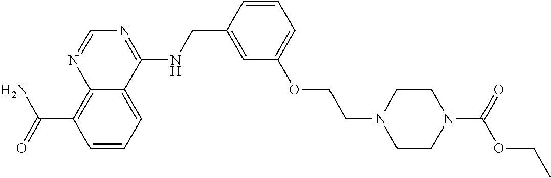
C(C1=C2N=CN=C(NCC3=CC(OCCN4CCN(C(=O)OCC)CC4)=CC=C3)C2=CC=C1)(N)=O
